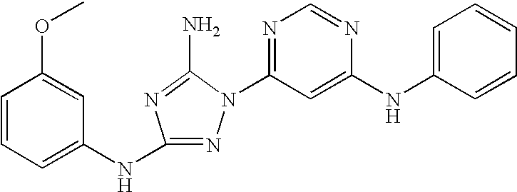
N1=C(NC2=CC=CC(OC)=C2)N=C(N)N1C1=NC=NC(NC2=CC=CC=C2)=C1
